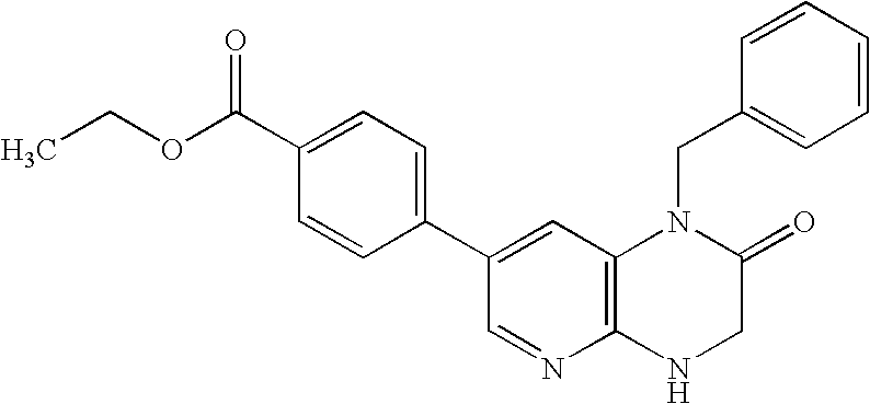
CCOC(C1=CC=C(C2=CC3=C(N=C2)NCC(=O)N3CC2=CC=CC=C2)C=C1)=O
